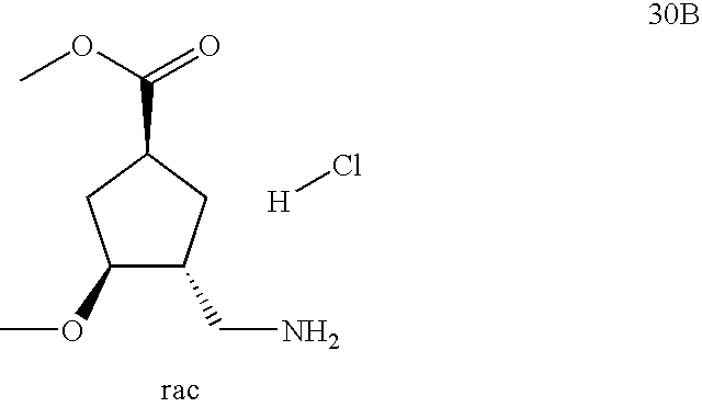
C1(OC)C(CN)CC(C(OC)=O)C1.[H]Cl
